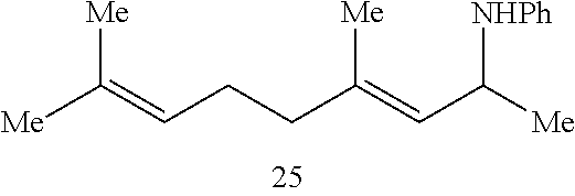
C(C(=CC([Me])[NHPh])[Me])CC=C([Me])[Me]
